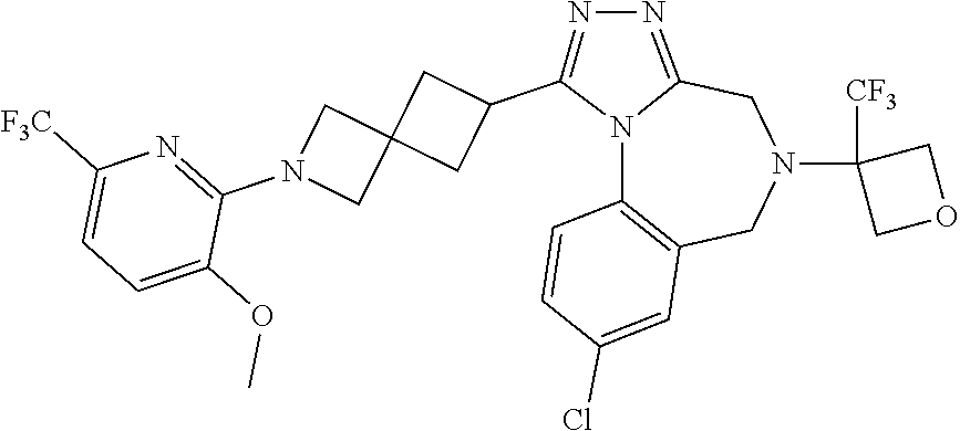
N12C3=C(CN(C4([CF3])COC4)CC1=NN=C2C1CC2(C1)CN(C1=NC([F3C])=CC=C1OC)C2)C=C(Cl)C=C3
